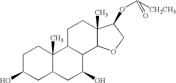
C1C(O)CC2C(C)(C1)C1C(C(O)C2)C2C(C)(CC1)C(OC([CH2CH3])=O)CO2
